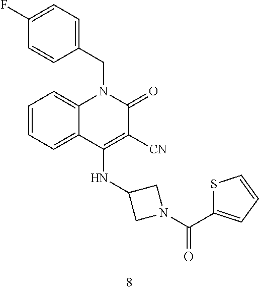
C1=CC=C2C(=C1)N(CC1=CC=C(F)C=C1)C(=O)C([CN])=C2NC1CN(C(=O)C2=CC=CS2)C1
